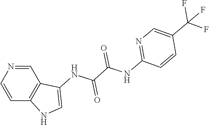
C1(NC(C(NC2=CNC3=C2C=NC=C3)=O)=O)=NC=C(C(F)(F)F)C=C1
